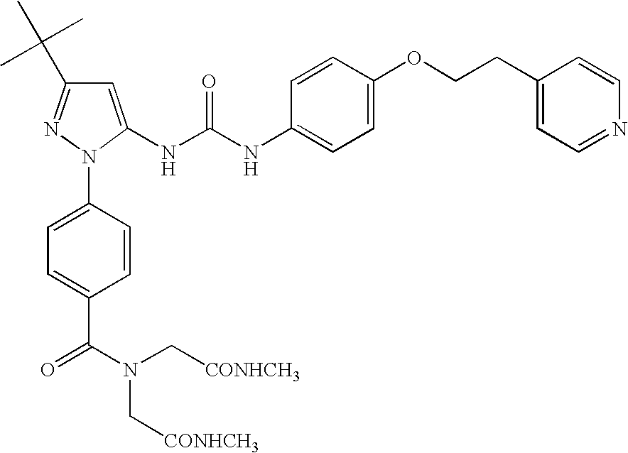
C1=C(NC(NC2=CC=C(OCCC3=CC=NC=C3)C=C2)=O)N(C2=CC=C(C(N(C[CONHCH3])C[CONHCH3])=O)C=C2)N=C1C(C)(C)C
